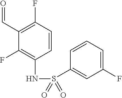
C1=CC(F)=C(C=O)C(F)=C1NS(=O)(=O)C1=CC(F)=CC=C1
